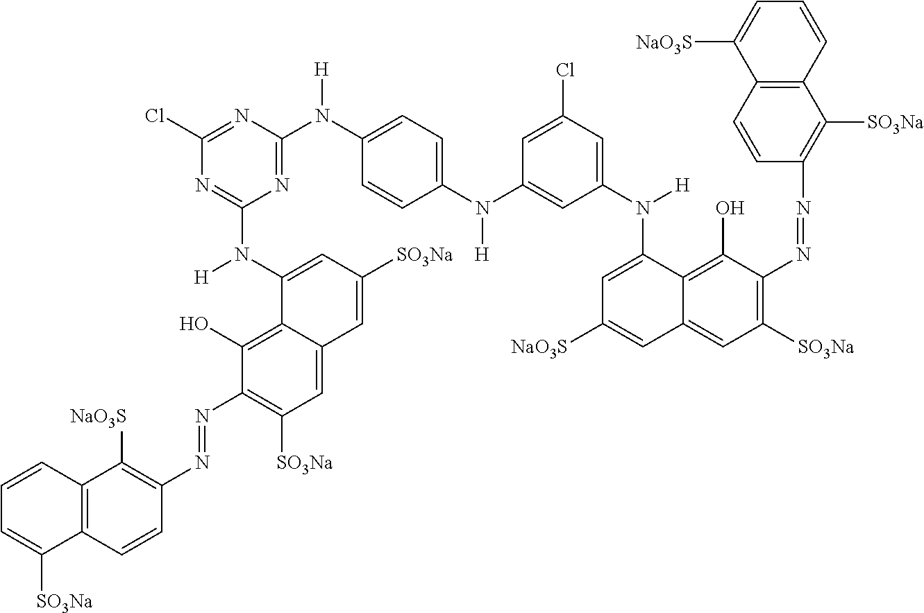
C1=C2C(=C(O)C(N=NC3=C([NaO3S])C4=C(C=C3)C([SO3Na])=CC=C4)=C1[SO3Na])C(N([H])C1=NC(Cl)=NC(N([H])C3=CC=C(N([H])C4=CC(N(C5=CC([NaO3S])=CC6=CC([SO3Na])=C(N=NC7=C([SO3Na])C8=C(C=C7)C([NaO3S])=CC=C8)C(O)=C56)[H])=CC(Cl)=C4)C=C3)=N1)=CC([SO3Na])=C2
